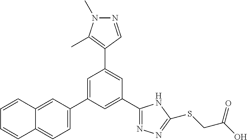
C1(C2=NN=C(SCC(O)=O)N2)=CC(C2=CC=C3C(=C2)C=CC=C3)=CC(C2=C(C)N(C)N=C2)=C1
